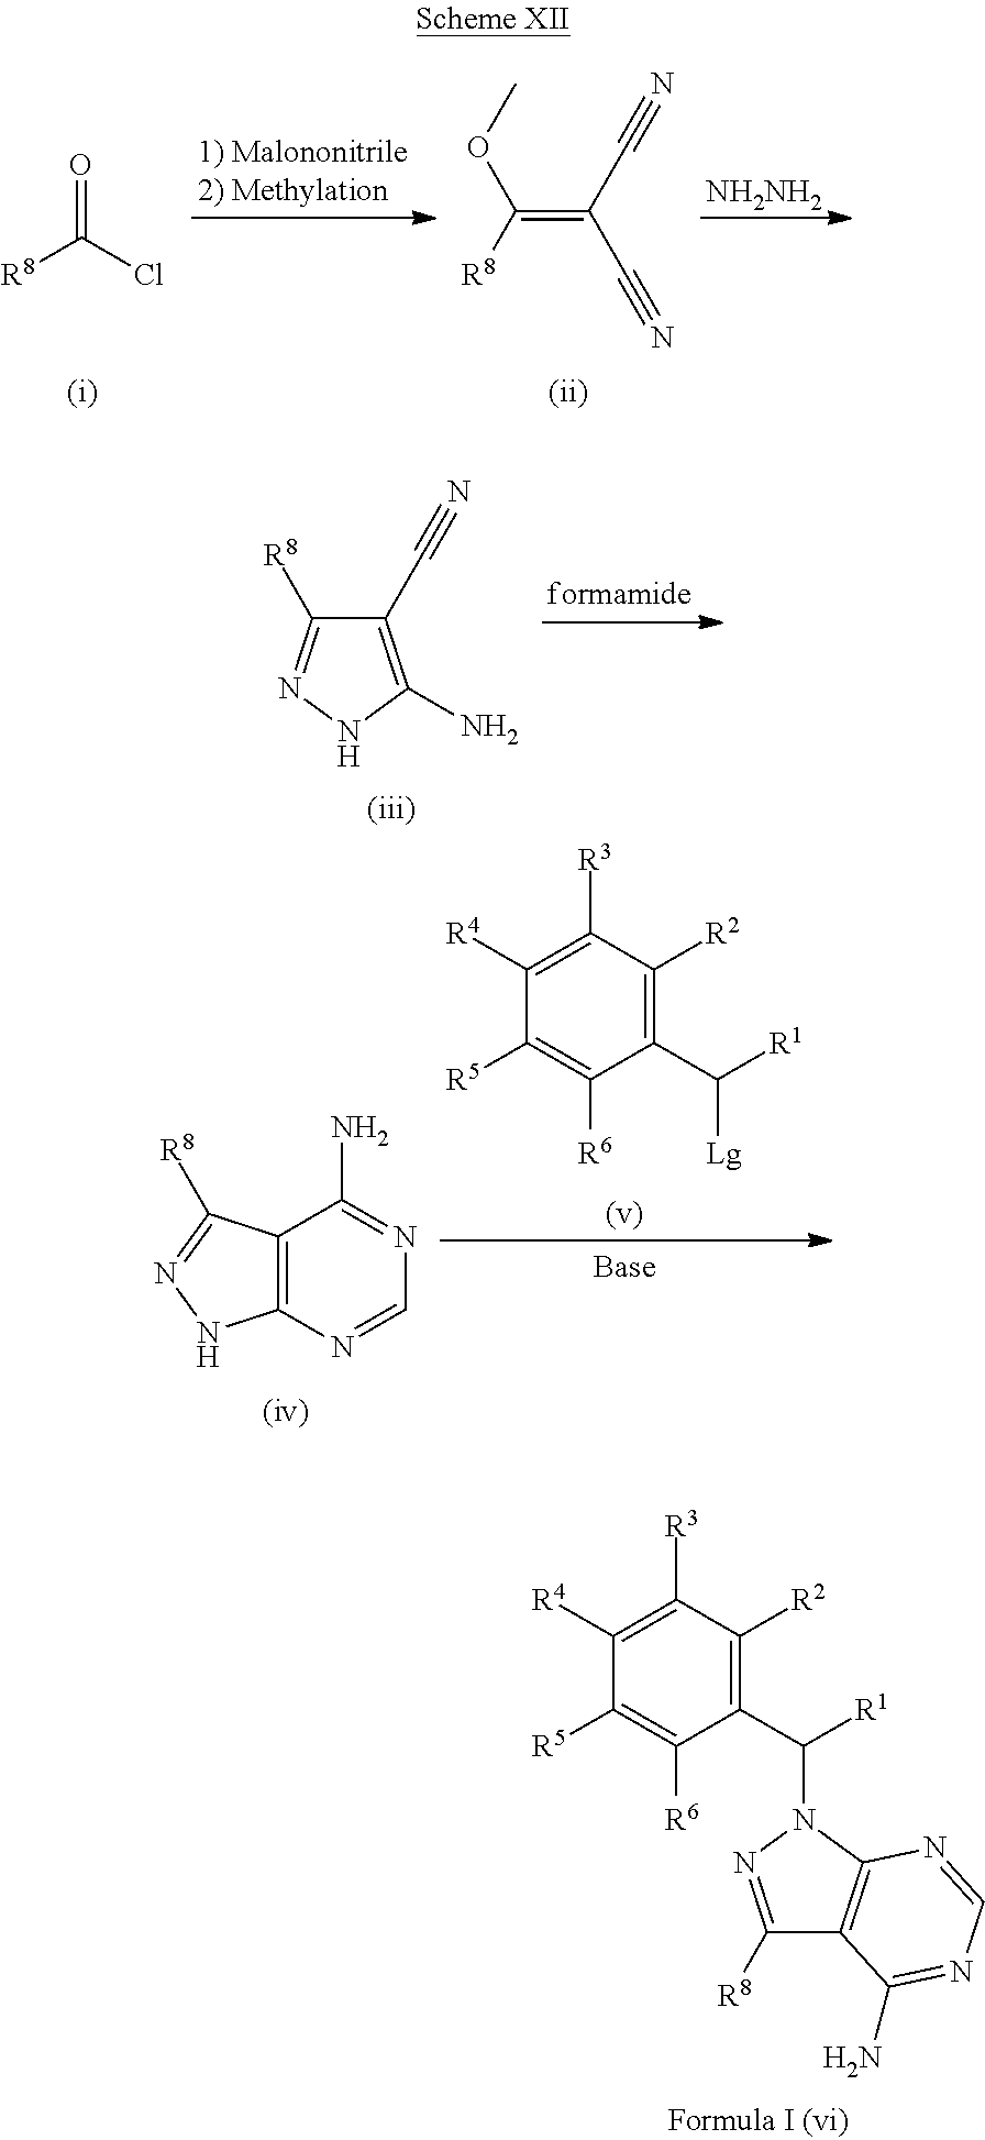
[R8]C(Cl)=O.[NH2NH2].[R8]C(OC)=C(C#N)C#N.C1(C#N)=C(N)NN=C1[R8].C12=C(N=CN=C1N)NN=C2[R8].C1([R4])=C([R3])C([R2])=C(C([R1])[Lg])C([R6])=C1[R5].C1([R4])=C([R3])C([R2])=C(C([R1])N2N=C([R8])C3=C2N=CN=C3N)C([R6])=C1[R5]
